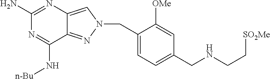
N1=C(N)N=C(N[n-Bu])C2=NN(CC3=CC=C(CNCC[SO2Me])C=C3[OMe])C=C12
